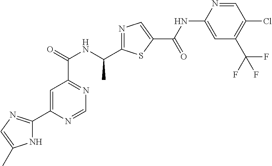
N1=C(C(NC(C2=NC=NC(C3=NC=C(C)N3)=C2)=O)C)SC(C(=O)NC2=CC(C(F)(F)F)=C(Cl)C=N2)=C1
